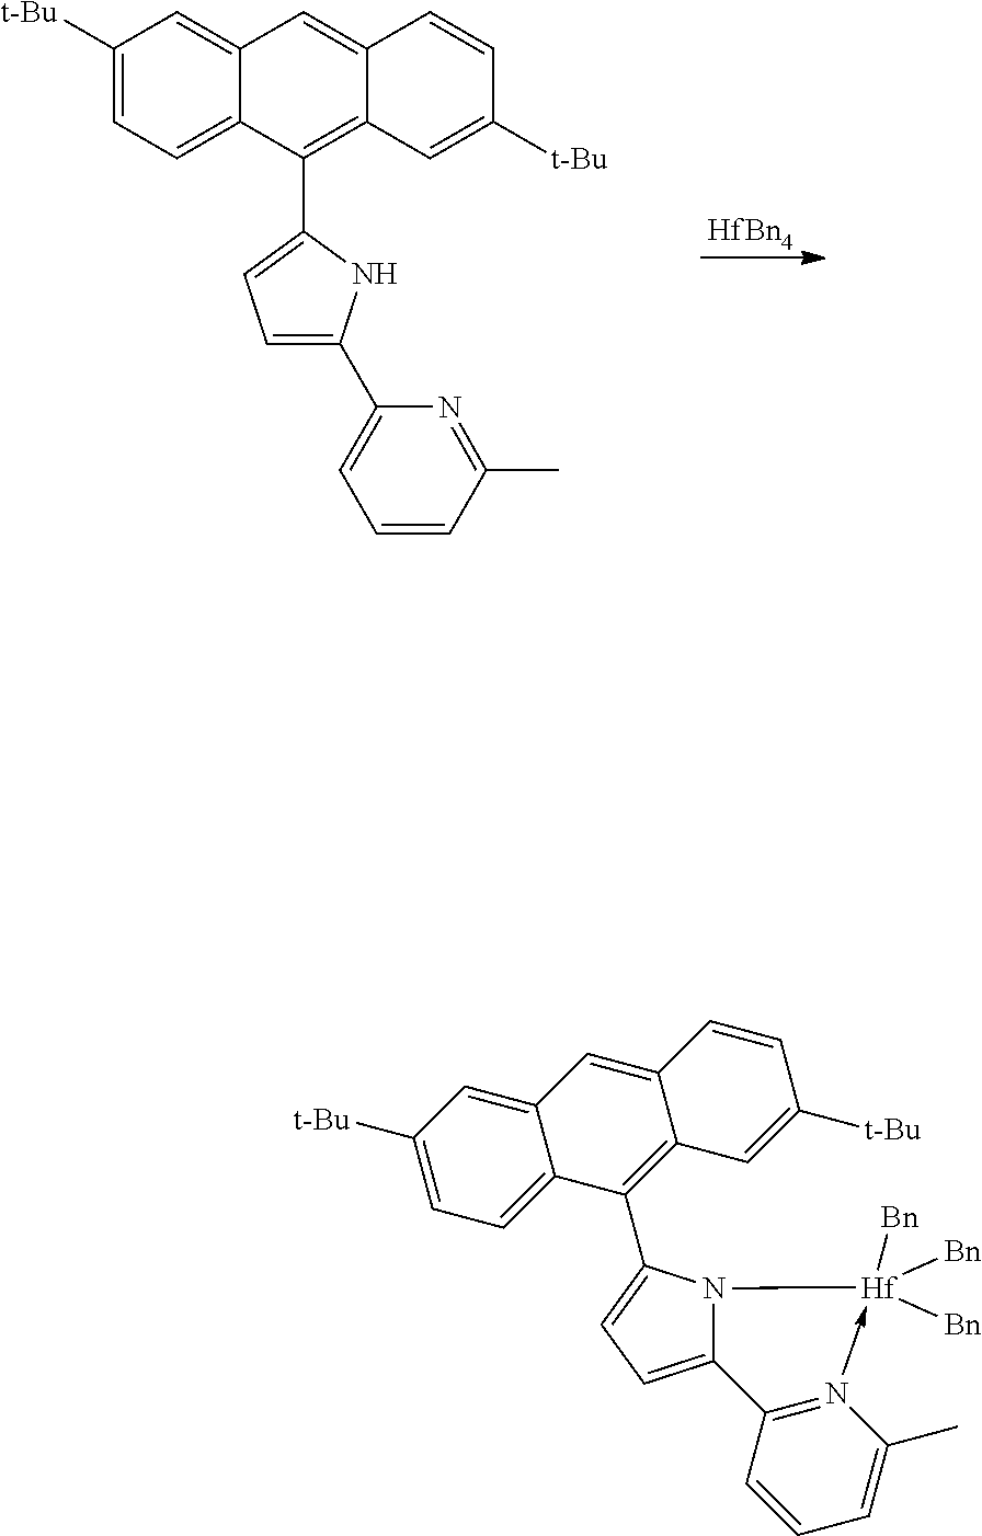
[HfBn4].C1([t-Bu])=CC=C2C(=C1)C=C1C(=C2C2=CC=C(C3=CC=CC(C)=N3)N2)C=C([t-Bu])C=C1.C1([t-Bu])=CC=C2C(=C1)C=C1C(=C2C2=CC=C3N2[Hf]([Bn])([Bn])([Bn])-N2=C3C=CC=C2C)C=C([t-Bu])C=C1
